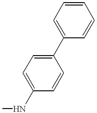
C1=C(NC)C=CC(C2=CC=CC=C2)=C1
